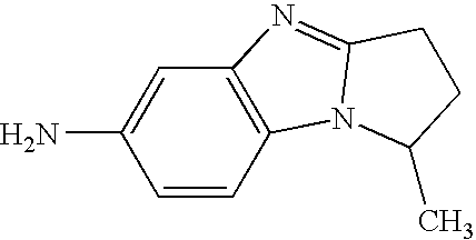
C1(N)=CC2=C(C=C1)N1C(=N2)CCC1C
